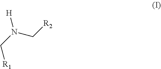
C([R1])N([H])C[R2]
